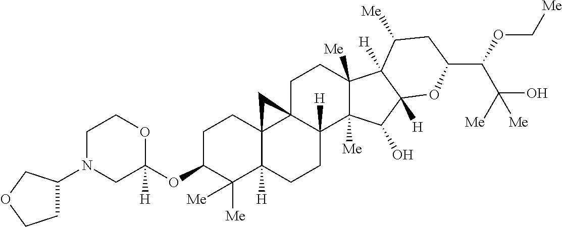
N1(C2CCOC2)CC(OC2C([Me])([Me])C3([H])C4(CC2)C2(CCC5([Me])C([Me])(C(O)C6([H])C5([H])C([Me])CC(C(C(O)([Me])[Me])OC[Me])O6)C2([H])CC3)C4)([H])OCC1
